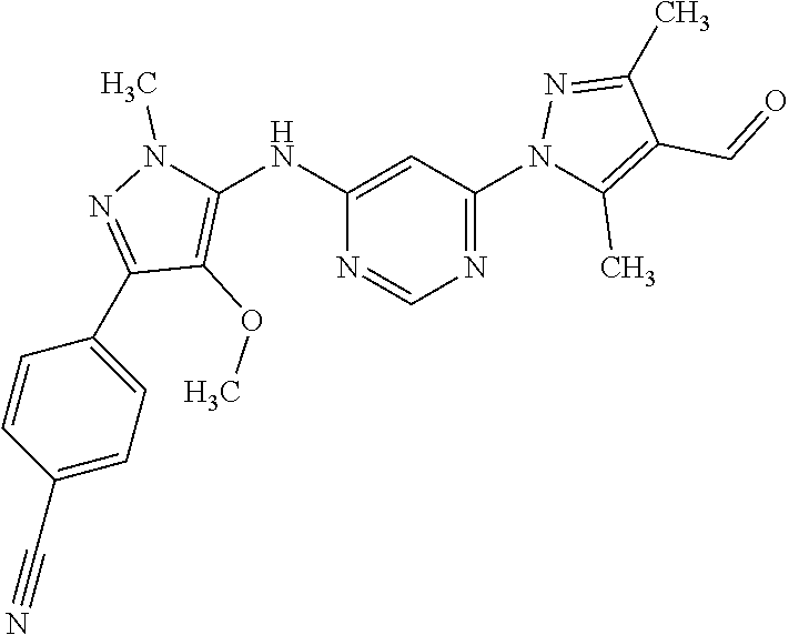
N1=C(N2C(C)=C(C=O)C(C)=N2)C=C(NC2=C(OC)C(C3=CC=C(C#N)C=C3)=NN2C)N=C1
